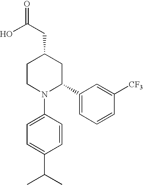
C1CN(C2=CC=C(C(C)C)C=C2)C(C2=CC=CC([CF3])=C2)CC1CC(=O)O
